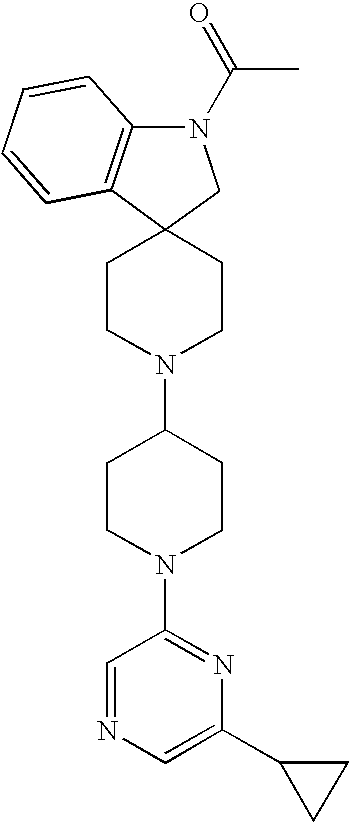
C12=C(N(C(C)=O)CC13CCN(C1CCN(C4=NC(C5CC5)=CN=C4)CC1)CC3)C=CC=C2
